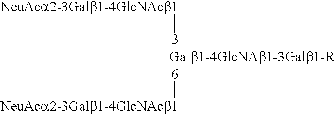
[NeuAca2-3Galb1-4GlcNAcb1][3].[NeuAca2-3Galb1-4GlcNAcb1][6].[Galb1-4GlcNAb1-3Galb1-R]
